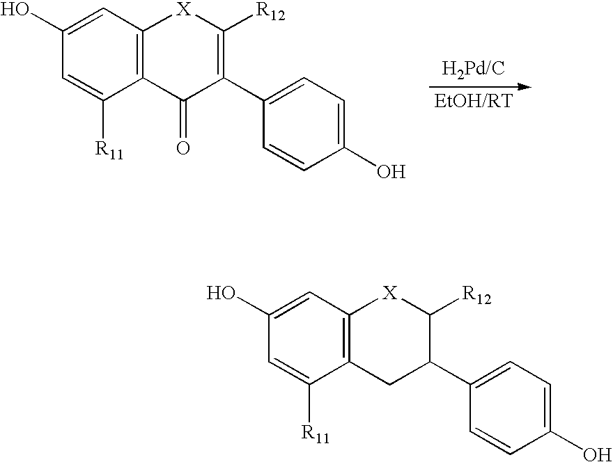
C12=C(C=C(O)C=C1[R11])[X]C([R12])=C(C1=CC=C(O)C=C1)C2=O.[H2Pd/C].[EtOH/RT].C12=C(C=C(O)C=C1[R11])[X]C([R12])C(C1=CC=C(O)C=C1)C2
